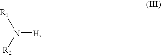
N([H])([R1])[R2]
